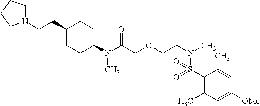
N1(CCC2CCC(N(C(COCCN(C)S(C3=C(C)C=C([OMe])C=C3C)(=O)=O)=O)C)CC2)CCCC1
